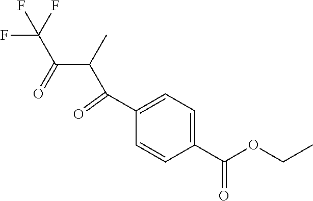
C1(C(C(C(C(F)(F)F)=O)C)=O)=CC=C(C(OCC)=O)C=C1
